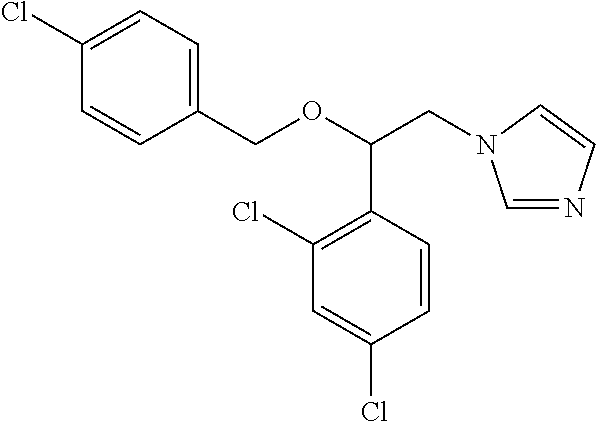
C1(COC(CN2C=NC=C2)C2=C(Cl)C=C(Cl)C=C2)=CC=C(Cl)C=C1
